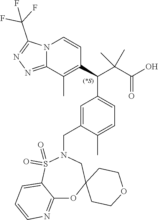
C1=C2C(=NC=C1)OC1(CN(CC3=CC(C(C(C(O)=O)(C)C)C4=C(C)C5=NN=C(C(F)(F)F)N5C=C4)=CC=C3C)S2(=O)=O)CCOCC1
